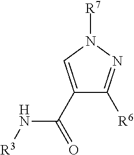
C1(C(=O)N[R3])=CN([R7])N=C1[R6]
